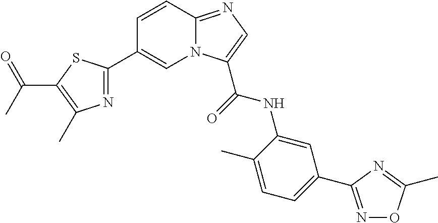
C1=CC2=NC=C(C(NC3=CC(C4=NOC(C)=N4)=CC=C3C)=O)N2C=C1C1=NC(C)=C(C(C)=O)S1
